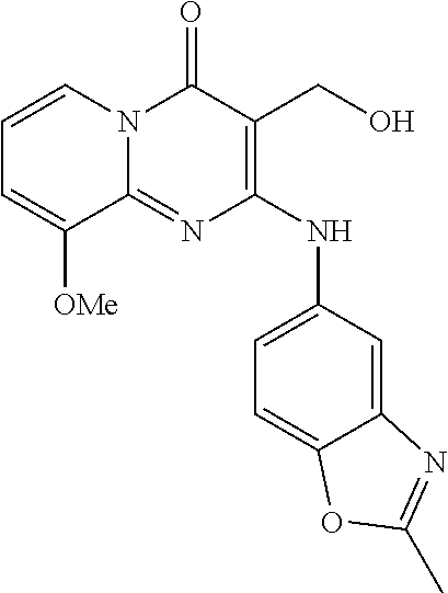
C1=CN2C(=NC(NC3=CC=C4C(=C3)N=C(C)O4)=C(CO)C2=O)C([OMe])=C1
